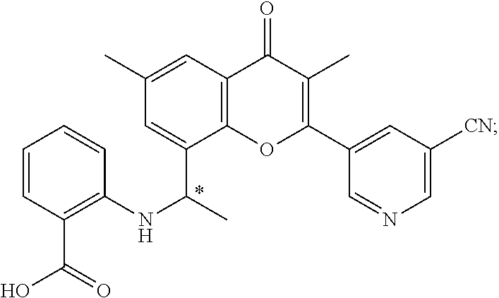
C1=CC(C(O)=O)=C(NC(C)C2=CC(C)=CC3=C2OC(C2=CC([CN])=CN=C2)=C(C)C3=O)C=C1
